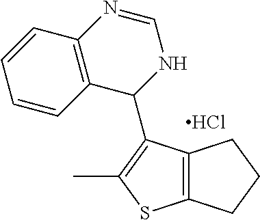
C12=C(C(C3NC=NC4=C3C=CC=C4)=C(C)S1)CCC2.Cl
